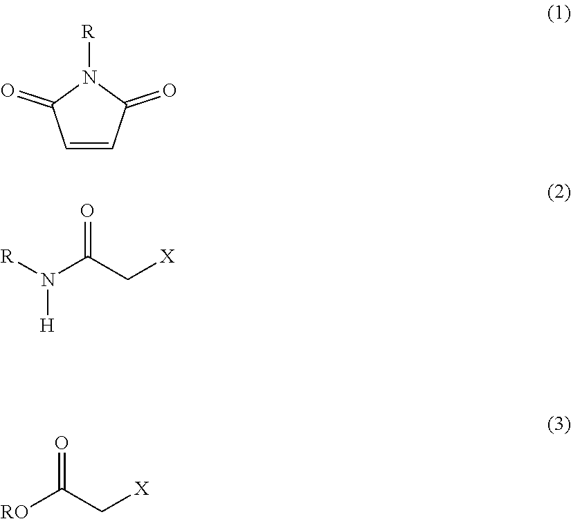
C1=CC(=O)N([R])C1=O.[R]N(C(C[X])=O)[H].[RO]C(C[X])=O
